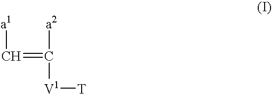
C(=C([a2])[V1][T])[a1]
